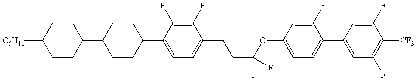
C1CC(C2CCC(C3=CC=C(CCC(F)(OC4=CC=C(C5=CC(F)=C([CF3])C(F)=C5)C(F)=C4)F)C(F)=C3F)CC2)CCC1[C5H11]
